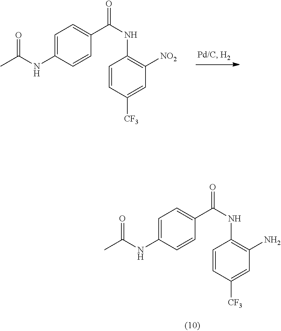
C1=C(NC(C)=O)C=CC(C(=O)NC2=C([NO2])C=C([CF3])C=C2)=C1.C1=C(NC(C)=O)C=CC(C(=O)NC2=C(N)C=C([CF3])C=C2)=C1
